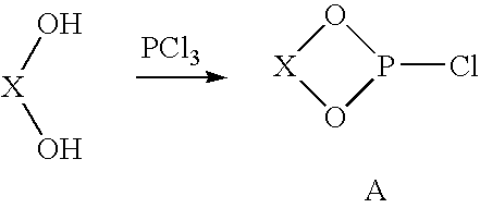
[X](O)O.[PCl3].O1[X]OP1Cl
